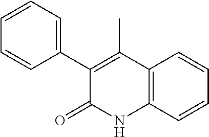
C1=CC=C(C2=C(C)C3=C(NC2=O)C=CC=C3)C=C1
